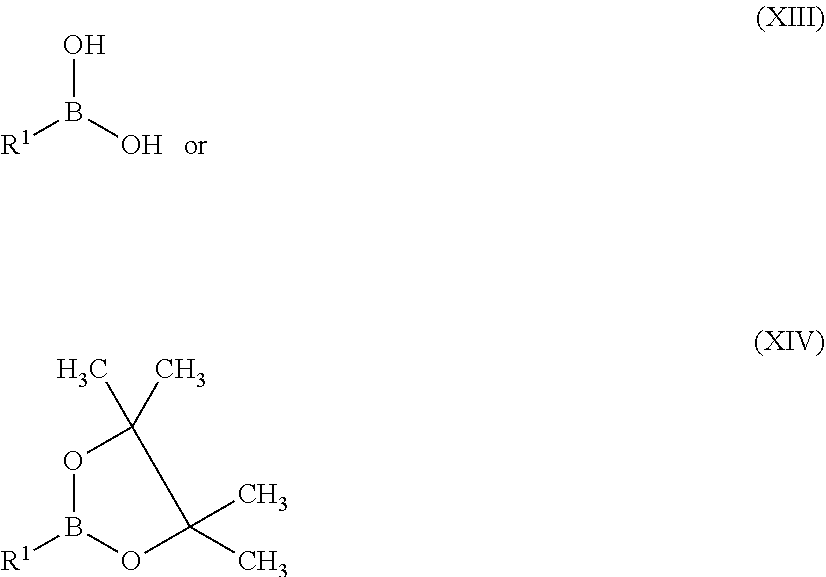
OB(O)[R1].O1B([R1])OC(C)(C)C1(C)C
